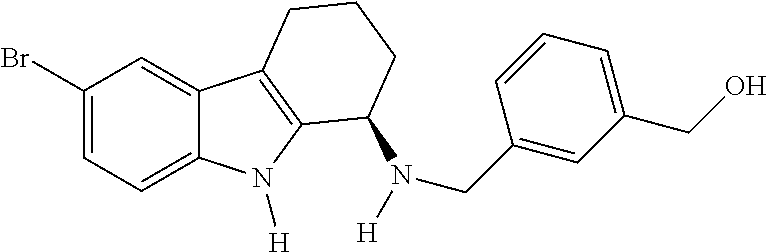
C1(Br)=CC=C2C(=C1)C1=C(N2[H])C(N([H])CC2=CC(CO)=CC=C2)CCC1
